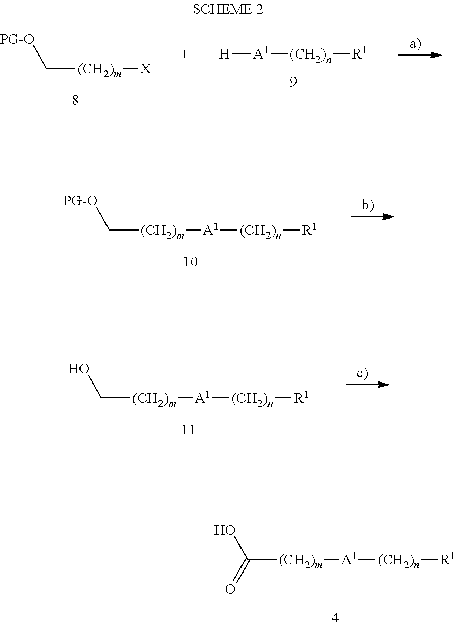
C([(CH2)m][A1][(CH2)n][R1])(O)=O.C([(CH2)m][X])[PG-O].[H][A1][(CH2)n][R1].C([(CH2)m][A1][(CH2)n][R1])[PG-O].C([(CH2)m][A1][(CH2)n][R1])O
